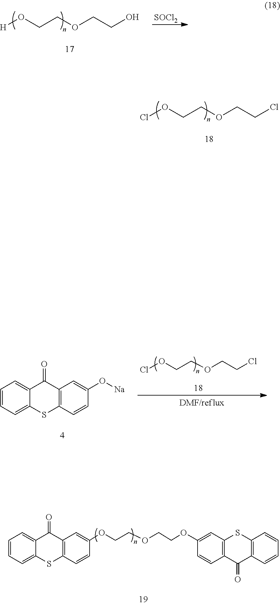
[H]OCCOCCO.[SOCl2].ClOCCOCCCl.ClOCCOCCCl.C1=CC=C2C(=C1)C(=O)C1=C(S2)C=CC(O[Na])=C1.C1=CC=C2C(=C1)C(=O)C1=C(S2)C=CC(OCCOCCOC2=CC3=C(C=C2)C(=O)C2=C(S3)C=CC=C2)=C1
